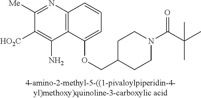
C1([Me])=NC2=C(C(N)=C1[HO2C])C(OCC1CCN(C(C(C)(C)C)=O)CC1)=CC=C2
